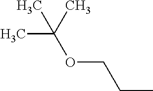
C(CC)OC(C)(C)C
